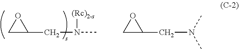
C1C(CN(C)[(Rc)2-s])O1.C1C(CN(C)C)O1
